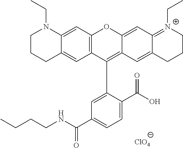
C1CCC2=CC3=C(C=C2N1CC)OC1=CC2=[N+](CC)CCCC2=CC1=C3C1=CC(C(NCCCC)=O)=CC=C1C(=O)O.[ClO4]
